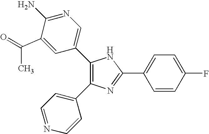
C1(C2=CN=C(N)C(C(C)=O)=C2)=C(C2=CC=NC=C2)N=C(C2=CC=C(F)C=C2)N1
